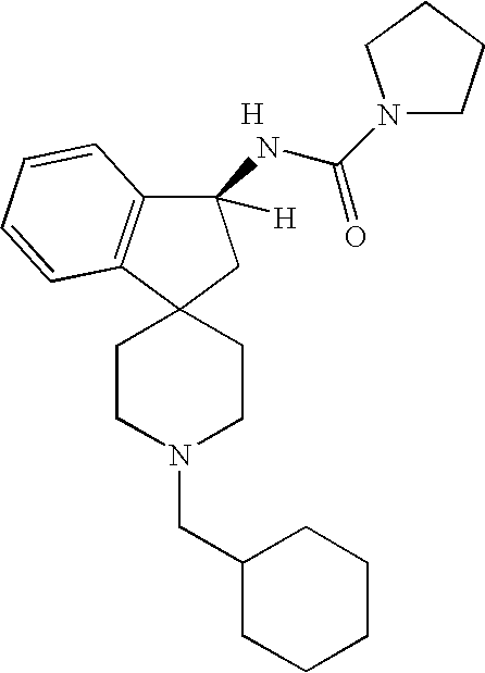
C1CN(CC2CCCCC2)CCC12CC(NC(N1CCCC1)=O)([H])C1=C2C=CC=C1.[H]
